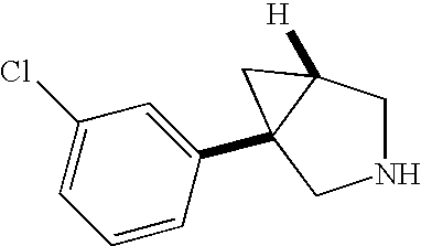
N1CC2([H])C(C3=CC(Cl)=CC=C3)(C1)C2
